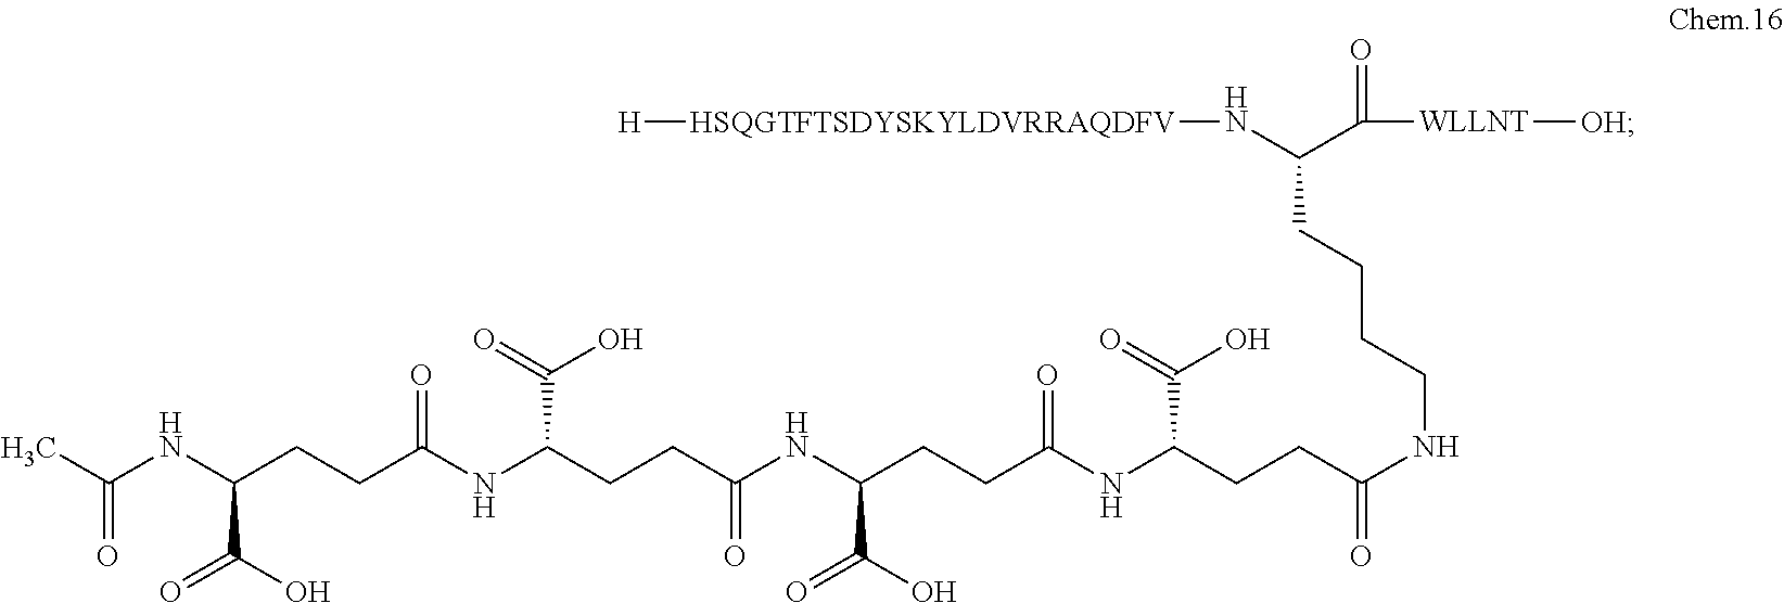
CC(NC(CCC(NC(CCC(NC(CCC(NC(CCC(=O)NCCCCC(N[HSQGTFTSDYSKYLDVRRAQDFV][H])C(=O)[WLLNT][OH])C(O)=O)=O)C(=O)O)=O)C(O)=O)=O)C(=O)O)=O
